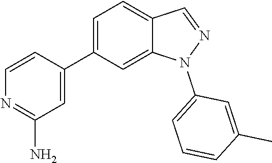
C1=CC(C2=CC=C3C(=C2)N(C2=CC=CC(C)=C2)N=C3)=CC(N)=N1
